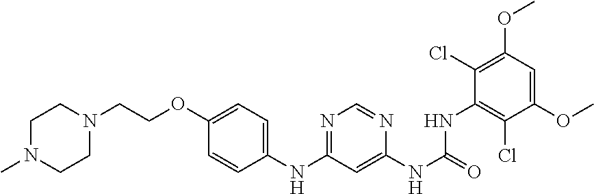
C1(NC2=NC=NC(NC(=O)NC3=C(Cl)C(OC)=CC(OC)=C3Cl)=C2)=CC=C(OCCN2CCN(C)CC2)C=C1
